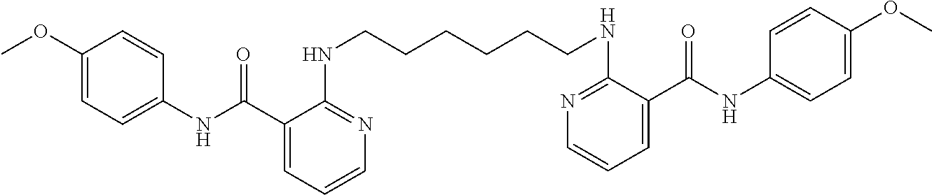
C1(C(NC2=CC=C(OC)C=C2)=O)=CC=CN=C1NCCCCCCNC1=NC=CC=C1C(NC1=CC=C(OC)C=C1)=O
